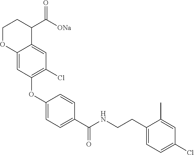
C1(OC2=C(Cl)C=C3C(=C2)OCCC3C([ONa])=O)=CC=C(C(NCCC2=CC=C(Cl)C=C2C)=O)C=C1
